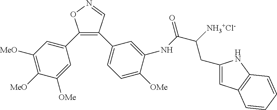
C1(C2=CC([MeO])=C([MeO])C([OMe])=C2)=C(C2=CC=C([OMe])C(NC(C([NH3+Cl-])CC3=CC4=C(N3)C=CC=C4)=O)=C2)C=NO1
